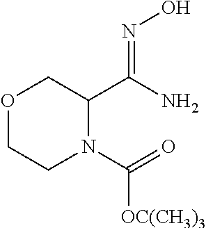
C(C1COCCN1C(=O)[OC(CH3)3])(N)=NO
